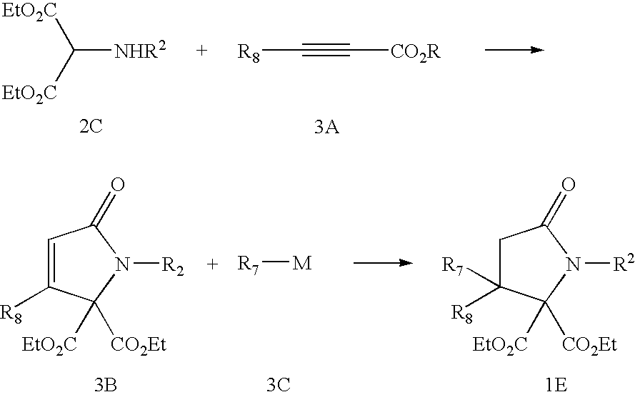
C([NHR2])([EtO2C])[EtO2C].[R8]C#C[CO2R].[2C].[3A].C1=C([R8])C([EtO2C])([CO2Et])N([R2])C1=O.[3B].C1C([R8])([R7])C([EtO2C])([CO2Et])N([R2])C1=O.[1E].[R7][M].[3C]
